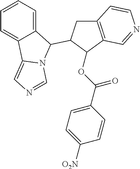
C1=CC=C2C(=C1)C1=CN=CN1C2C1CC2=C(C1OC(C1=CC=C([O2N])C=C1)=O)C=NC=C2
